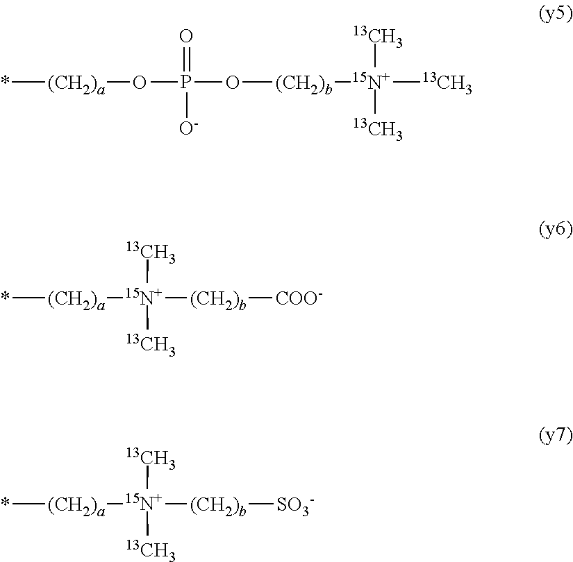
*[(CH2)a]OP(=O)(O[(CH2)b][15N+]([13CH3])([13CH3])[13CH3])[O-].*[(CH2)a][15N+]([13CH3])([13CH3])[(CH2)b][COO-].*[(CH2)a][15N+]([13CH3])([13CH3])[(CH2)b][SO3-]
